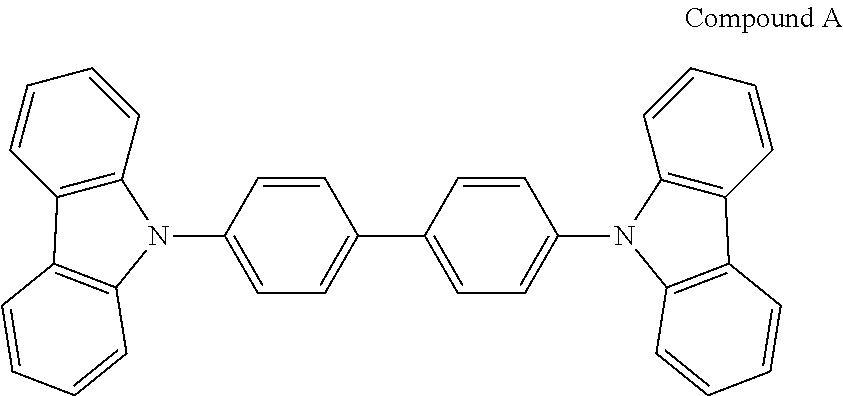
C1=CC2=C(C=C1)N(C1=CC=C(C3=CC=C(N4C5=C(C=CC=C5)C5=C4C=CC=C5)C=C3)C=C1)C1=C2C=CC=C1
